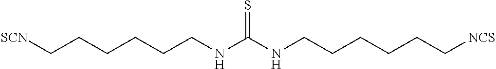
C(CCCCCNC(NCCCCCC[NCS])=S)[SCN]
